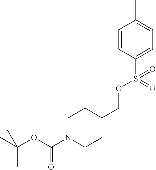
C(OS(C1=CC=C(C)C=C1)(=O)=O)C1CCN(C(OC(C)(C)C)=O)CC1
